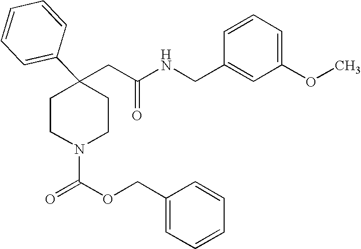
C(C1(C2=CC=CC=C2)CCN(C(OCC2=CC=CC=C2)=O)CC1)C(NCC1=CC(OC)=CC=C1)=O
